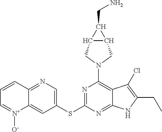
C1=CC2=NC=C(SC3=NC(N4CC5C(C4)C5CN)=C4C(=N3)NC(CC)=C4Cl)C=C2[N+]([O-])=C1
